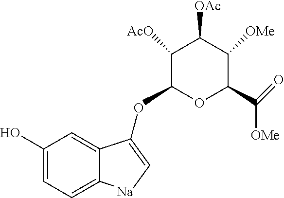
C1(O)=CC=C2C(=C1)C(O)=C[Na]2.C1([AcO])C(C)OC(C(=O)[OMe])C([OMe])C1[OAc]
